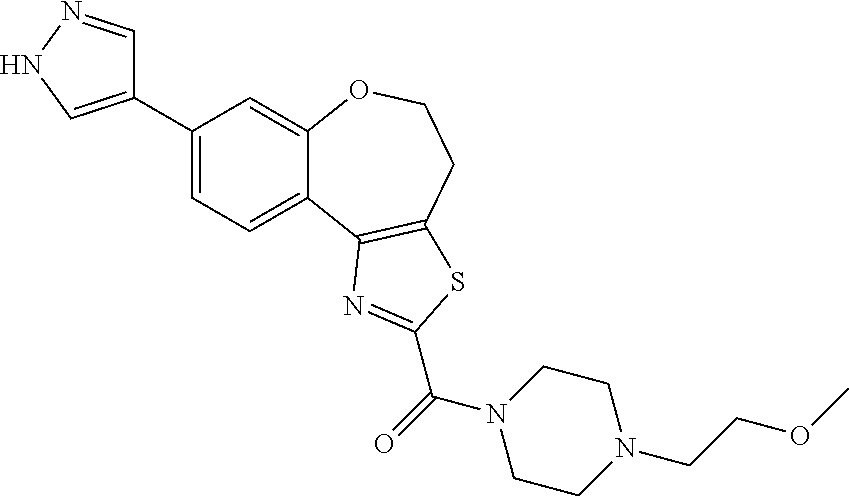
C1(C2=CNN=C2)=CC=C2C(=C1)OCCC1=C2N=C(C(=O)N2CCN(CCOC)CC2)S1
